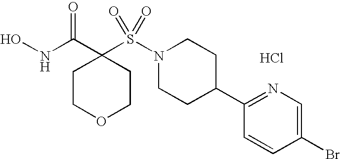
ONC(C1(S(N2CCC(C3=NC=C(Br)C=C3)CC2)(=O)=O)CCOCC1)=O.Cl
